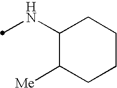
N(C1CCCCC1[Me])C
